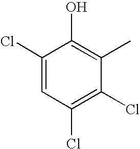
C1(Cl)=CC(Cl)=C(Cl)C(C)=C1O
